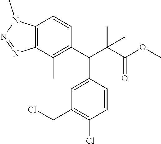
C12=C(C(C)=C(C(C(C(OC)=O)(C)C)C3=CC(CCl)=C(Cl)C=C3)C=C1)N=NN2C
